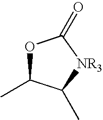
O1C(C)C(C)[NR3]C1=O
